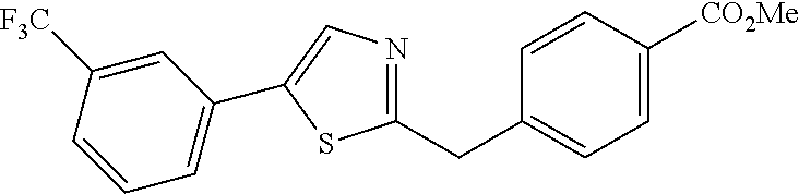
C1=CC(CC2=NC=C(C3=CC=CC([F3C])=C3)S2)=CC=C1[CO2Me]
